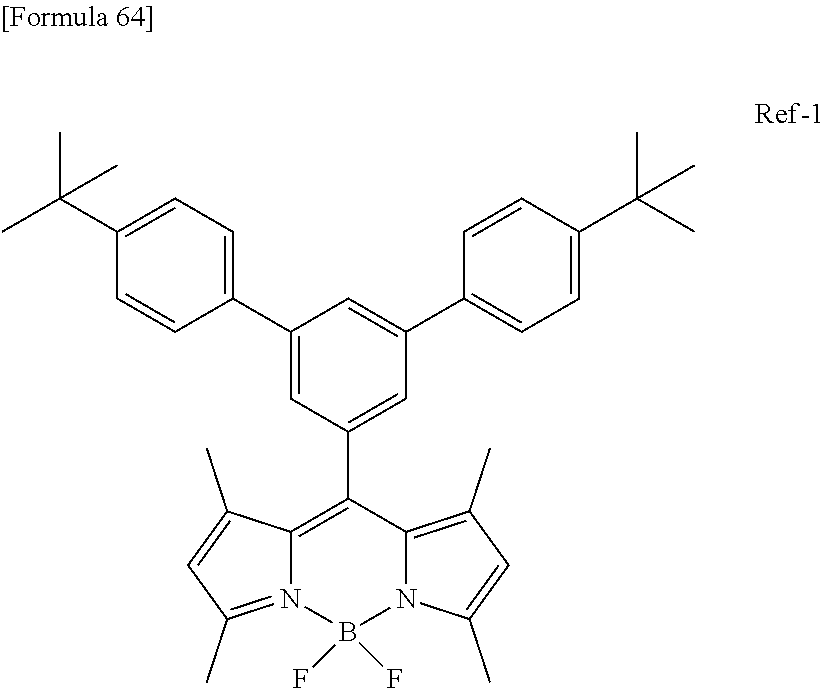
C1(C2=CC=C(C(C)(C)C)C=C2)=CC(C2=C3N(=C(C)C=C3C)B(F)(F)N3C2=C(C)C=C3C)=CC(C2=CC=C(C(C)(C)C)C=C2)=C1
